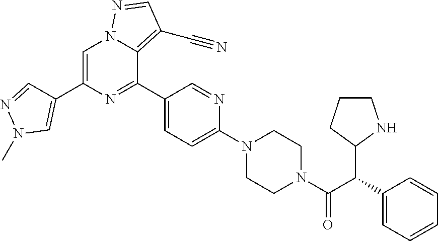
C1(C(C(N2CCN(C3=CC=C(C4=NC(C5=CN(C)N=C5)=CN5C4=C(C#N)C=N5)C=N3)CC2)=O)C2NCCC2)=CC=CC=C1
